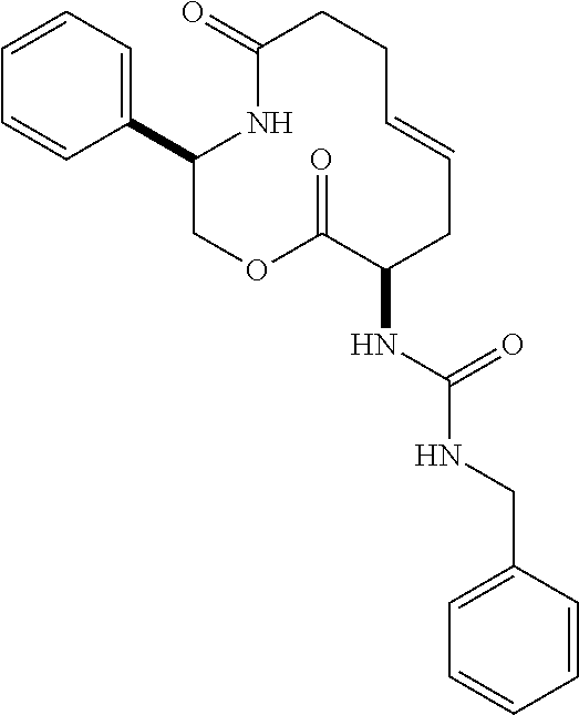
C1=CC=C(C2COC(=O)C(NC(NCC3=CC=CC=C3)=O)CC=CCCC(=O)N2)C=C1
